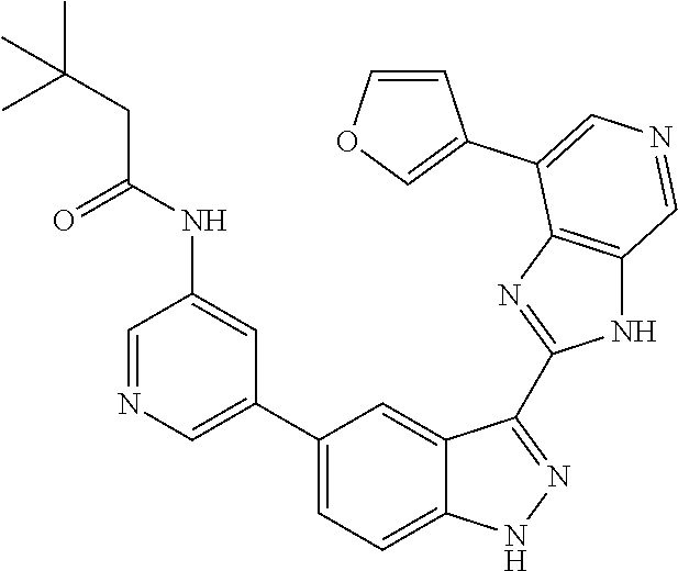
C1(C2=CN=CC(NC(CC(C)(C)C)=O)=C2)=CC=C2C(=C1)C(C1=NC3=C(N1)C=NC=C3C1=COC=C1)=NN2
